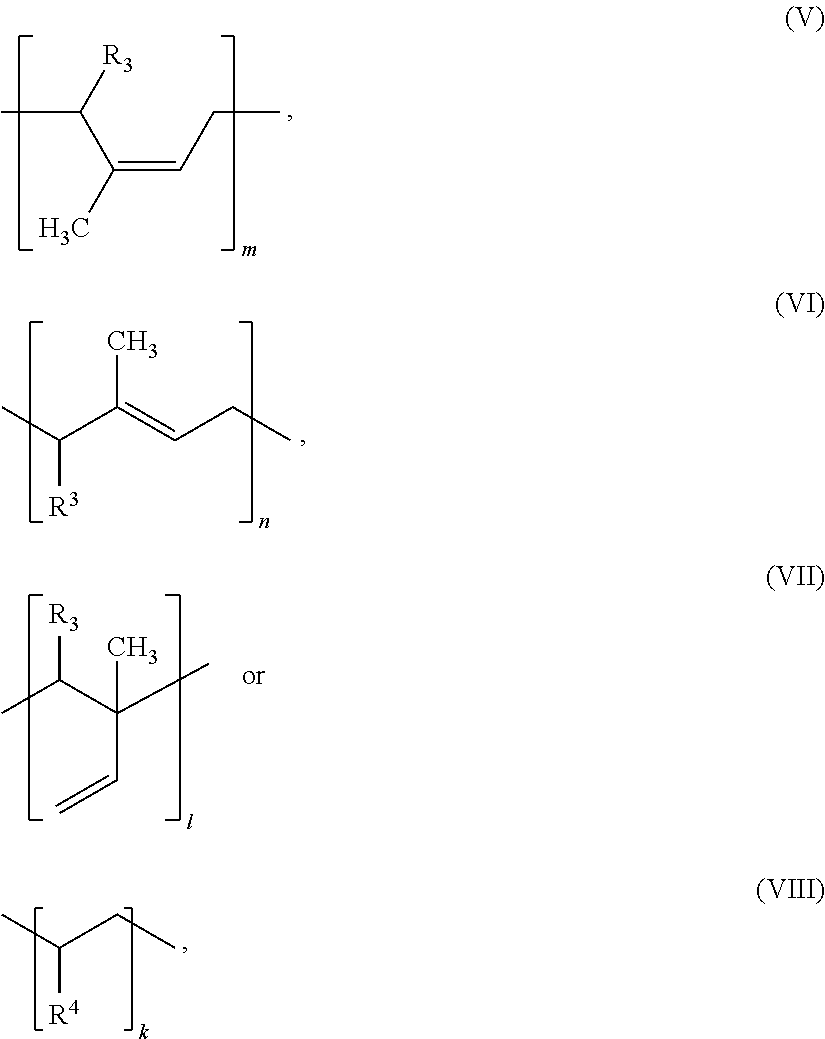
CC(CC)[R4].C(=CCC)(C)C(C)[R3].CC(C(=CCC)C)[R3].CC(C(C)(C)C=C)[R3]
